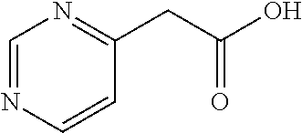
C1=NC=CC(CC(O)=O)=N1
